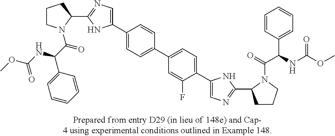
C1CN(C(C(NC(OC)=O)C2=CC=CC=C2)=O)C(C2=NC=C(C3=CC=C(C4=CC=C(C5=CN=C(C6CCCN6C(=O)C(NC(OC)=O)C6=CC=CC=C6)N5)C(F)=C4)C=C3)N2)C1
